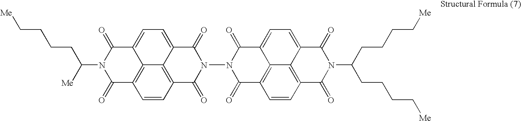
[Me]CCCCC(N1C(=O)C2=C3C(=CC=C4C3=C(C=C2)C(=O)N(N2C(=O)C3=C5C(=CC=C6C5=C(C=C3)C(=O)N(C(CCCC[Me])CCCC[Me])C6=O)C2=O)C4=O)C1=O)[Me]
